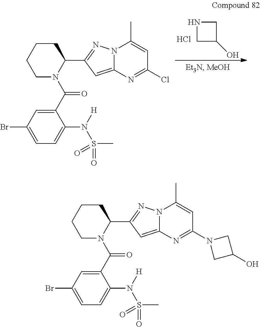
C1NCC1O.Cl.C1CCCN(C(C2=CC(Br)=CC=C2N(S(C)(=O)=O)[H])=O)C1C1=NN2C(=C1)N=C(Cl)C=C2C.C1CCCN(C(C2=CC(Br)=CC=C2N(S(C)(=O)=O)[H])=O)C1C1=NN2C(=C1)N=C(N1CC(O)C1)C=C2C
